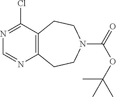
N1=C(Cl)C2=C(N=C1)CCN(C(OC(C)(C)C)=O)CC2
